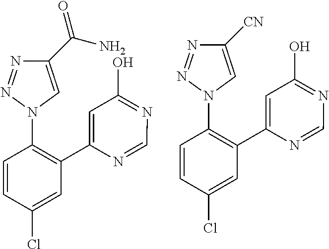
N1=C(O)C=C(C2=C(N3C=C(C(N)=O)N=N3)C=CC(Cl)=C2)N=C1.N1=C(O)C=C(C2=C(N3C=C([CN])N=N3)C=CC(Cl)=C2)N=C1
